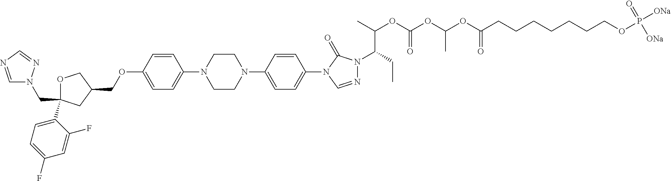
C(C1(C2=CC=C(F)C=C2F)OCC(COC2=CC=C(N3CCN(C4=CC=C(N5C=NN(C(CC)C(OC(OC(OC(CCCCCCCOP([ONa])(=O)[ONa])=O)C)=O)C)C5=O)C=C4)CC3)C=C2)C1)N1C=NC=N1
